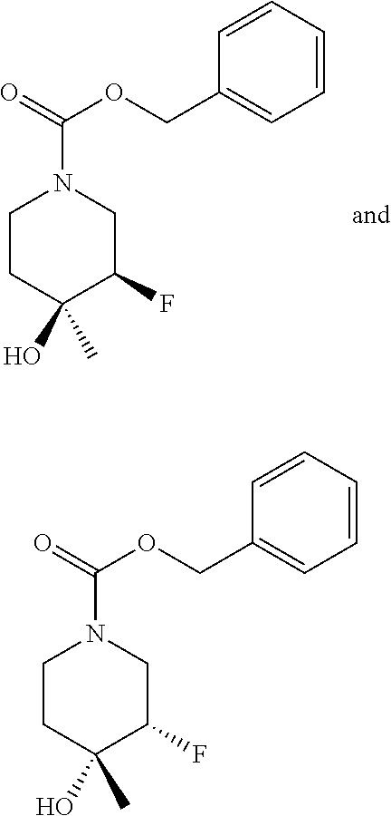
C1=CC=CC(COC(N2CCC(C)(O)C(F)C2)=O)=C1.C1=CC=CC(COC(N2CCC(C)(O)C(F)C2)=O)=C1
